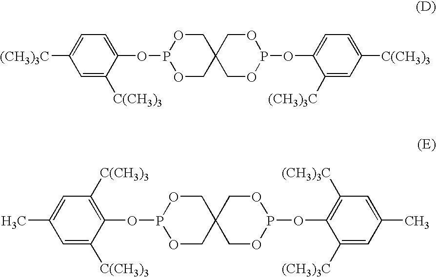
C1=C([C(CH3)3])C(OP2OCC3(CO2)COP(OC2=CC=C([C(CH3)3])C=C2[(CH3)3C])OC3)=CC=C1[(CH3)3C].C1=C([C(CH3)3])C(OP2OCC3(CO2)COP(OC2=C([(CH3)3C])C=C(C)C=C2[(CH3)3C])OC3)=C([C(CH3)3])C=C1C
